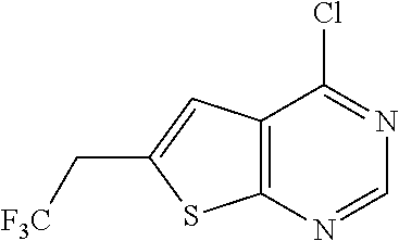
C12=C(N=CN=C1Cl)SC(C[F3C])=C2
